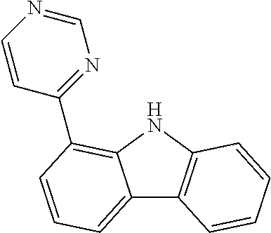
C12=CC=CC(C3=NC=NC=C3)=C1NC1=C2C=CC=C1
